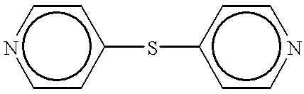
n1ccc(Sc2ccncc2)cc1
